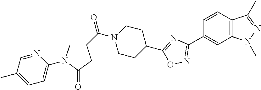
C12=C(C=CC(C3=NOC(C4CCN(C(=O)C5CN(C6=CC=C(C)C=N6)C(=O)C5)CC4)=N3)=C1)C(C)=NN2C
